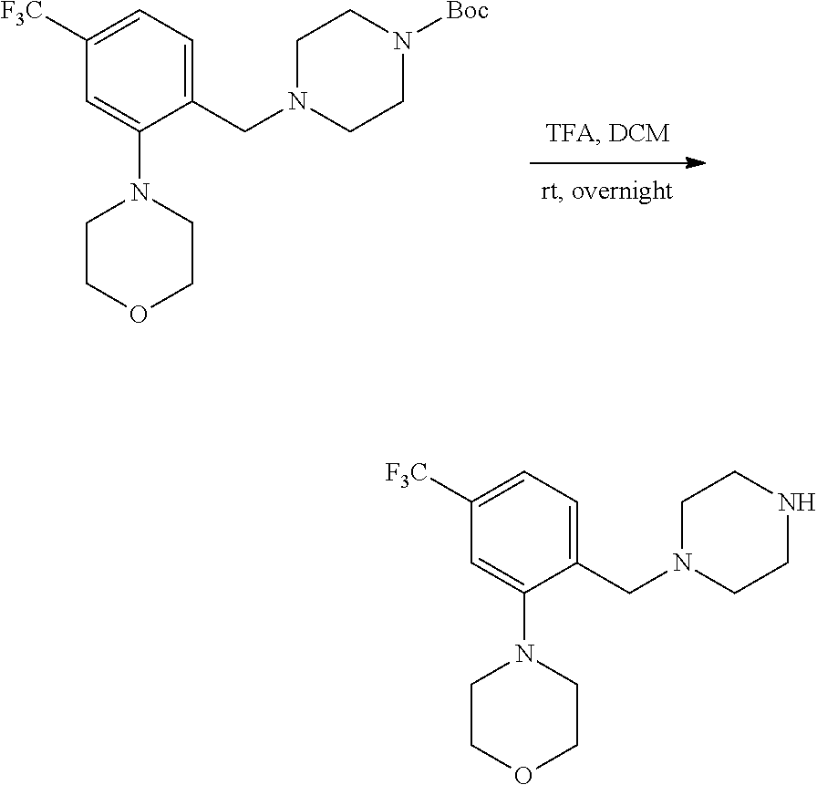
C1COCCN1C1=CC([F3C])=CC=C1CN1CCN([Boc])CC1.C1COCCN1C1=CC([F3C])=CC=C1CN1CCNCC1
